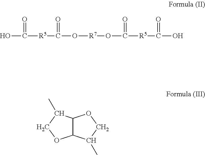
OC([R5]C(O[R7]OC([R5]C(O)=O)=O)=O)=O.C12C(C(C)CO1)OCC2C
